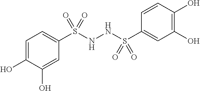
C1=C(O)C(O)=CC(S(NNS(C2=CC(O)=C(O)C=C2)(=O)=O)(=O)=O)=C1
